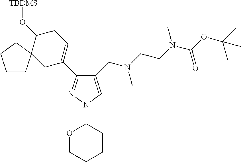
C1(CN(CCN(C)C(OC(C)(C)C)=O)C)=CN(C2OCCCC2)N=C1C1=CCC(O[TBDMS])C2(C1)CCCC2
